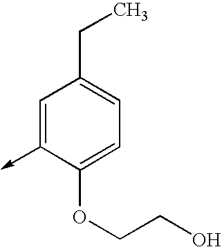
C1=C(->C)C(OCCO)=CC=C1CC
